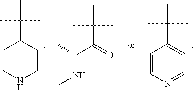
C1CNCCC1C(C)(C)C.N(C(C)C(=O)C(C)(C)C)C.C1=CN=CC=C1C(C)(C)C
